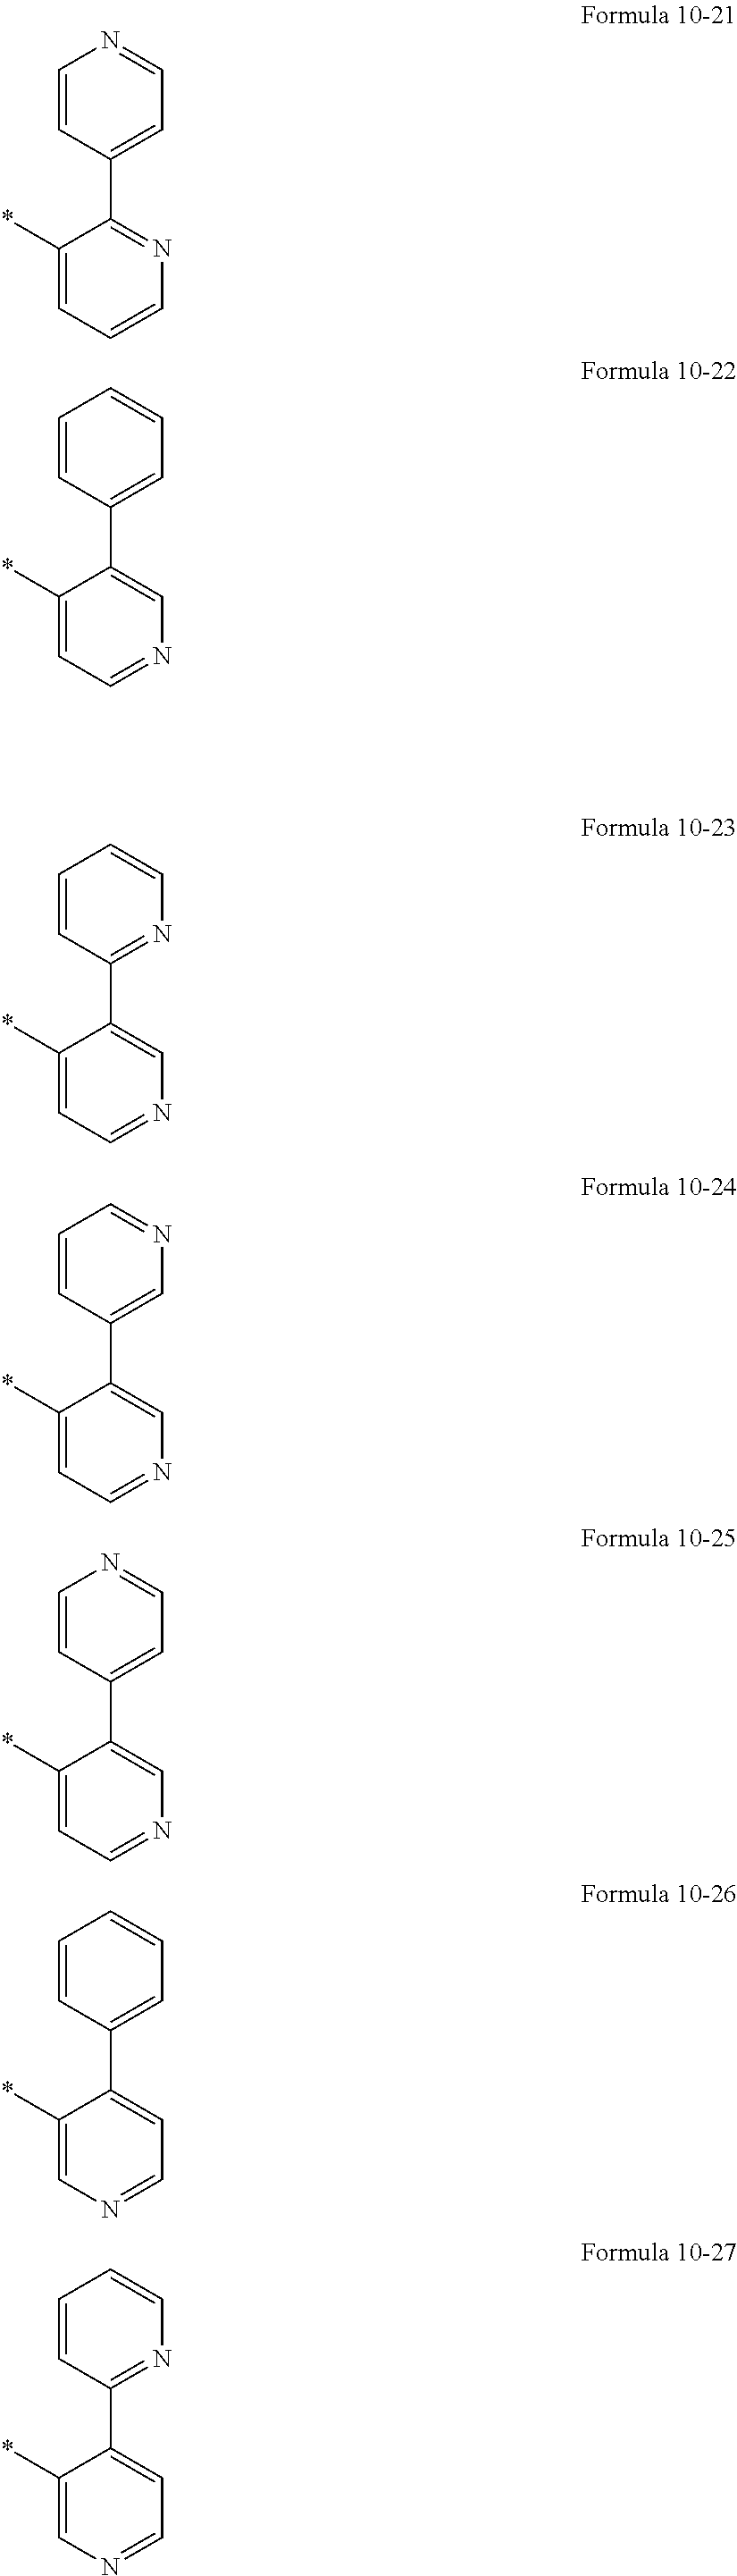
C1=CC(C2=NC=CC=C2*)=CC=N1.C1=CC(C2=CN=CC=C2*)=CC=C1.C1=CC(C2=CN=CC=C2*)=NC=C1.C1=CC(C2=CN=CC=C2*)=CN=C1.C1=CC(C2=CN=CC=C2*)=CC=N1.C1=CC(C2=CC=NC=C2*)=CC=C1.C1=CC(C2=CC=NC=C2*)=NC=C1
